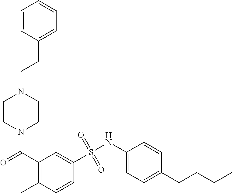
N1(C(C2=C(C)C=CC(S(NC3=CC=C(CCCC)C=C3)(=O)=O)=C2)=O)CCN(CCC2=CC=CC=C2)CC1
